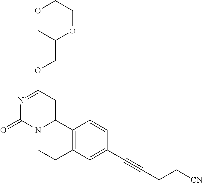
O1CC(COC2=NC(=O)N3C(=C2)C2=C(CC3)C=C(C#CCC[CN])C=C2)OCC1
